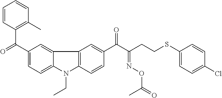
C1=CC(C(C2=CC=C3C(=C2)C2=C(N3CC)C=CC(C(C(CCSC3=CC=C(Cl)C=C3)=NOC(=O)C)=O)=C2)=O)=C(C)C=C1
